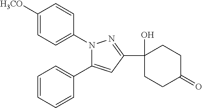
C1=CC=CC(C2=CC(C3(O)CCC(=O)CC3)=NN2C2=CC=C([H3CO])C=C2)=C1
